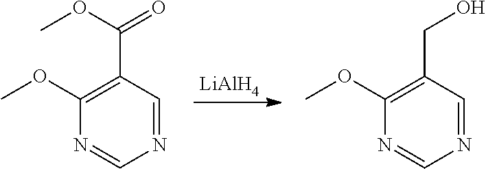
[LiAlH4].C1(OC)=C(CO)C=NC=N1.C1(OC)=C(C(=O)OC)C=NC=N1
